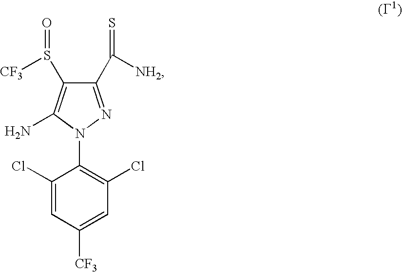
C1(C([NH2])=S)=NN(C2=C(Cl)C=C([CF3])C=C2Cl)C(N)=C1S(=O)[CF3]
